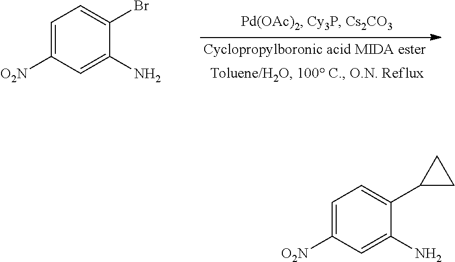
C1=C([O2N])C=C(N)C(Br)=C1.C1=C([O2N])C=C(N)C(C2CC2)=C1
